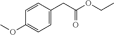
C1=CC(CC(OCC)=O)=CC=C1OC
